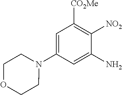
N1(C2=CC([CO2Me])=C([NO2])C(N)=C2)CCOCC1
